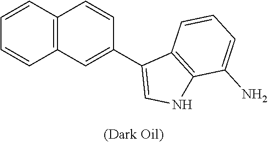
C12=C(C=CC=C1)C=CC(C1=CNC3=C1C=CC=C3N)=C2
